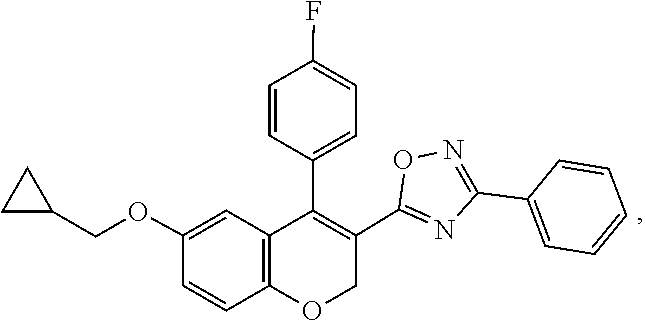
C1=CC=CC=C1C1=NOC(C2=C(C3=CC=C(F)C=C3)C3=C(C=CC(OCC4CC4)=C3)OC2)=N1
